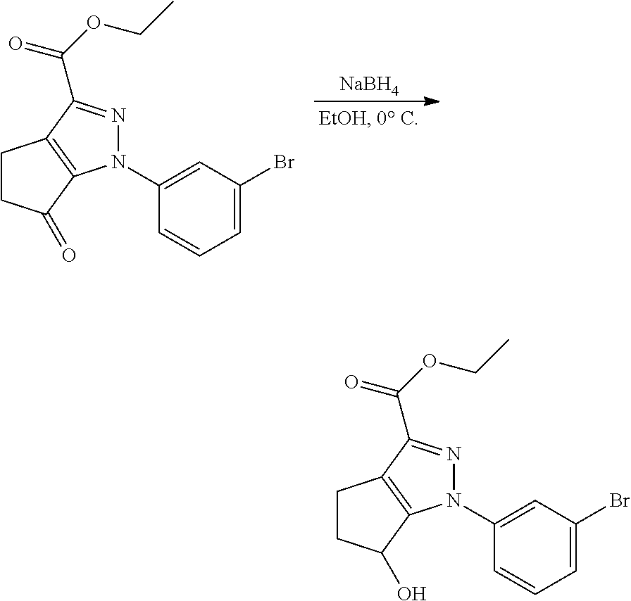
[NaBH4].C1=C(Br)C=C(N2C3=C(CCC3=O)C(C(OCC)=O)=N2)C=C1.C1=C(Br)C=C(N2C3=C(CCC3O)C(C(OCC)=O)=N2)C=C1
